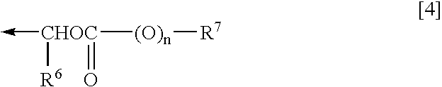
[CHOC]([(O)n][R7])([R6])(=O)->C
